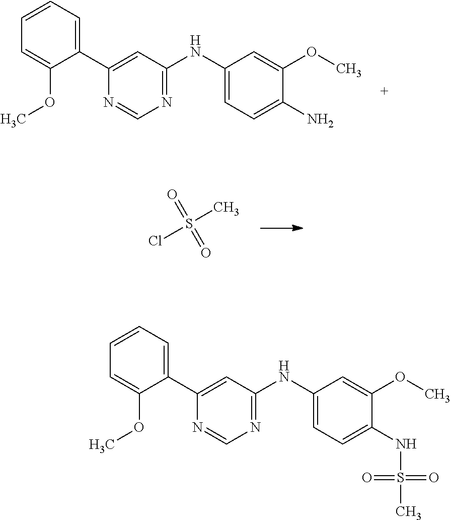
C1(C2=CC(NC3=CC=C(N)C(OC)=C3)=NC=N2)=CC=CC=C1OC.O=S(=O)(C)Cl.C1(C2=CC(NC3=CC=C(NS(=O)(=O)C)C(OC)=C3)=NC=N2)=CC=CC=C1OC
